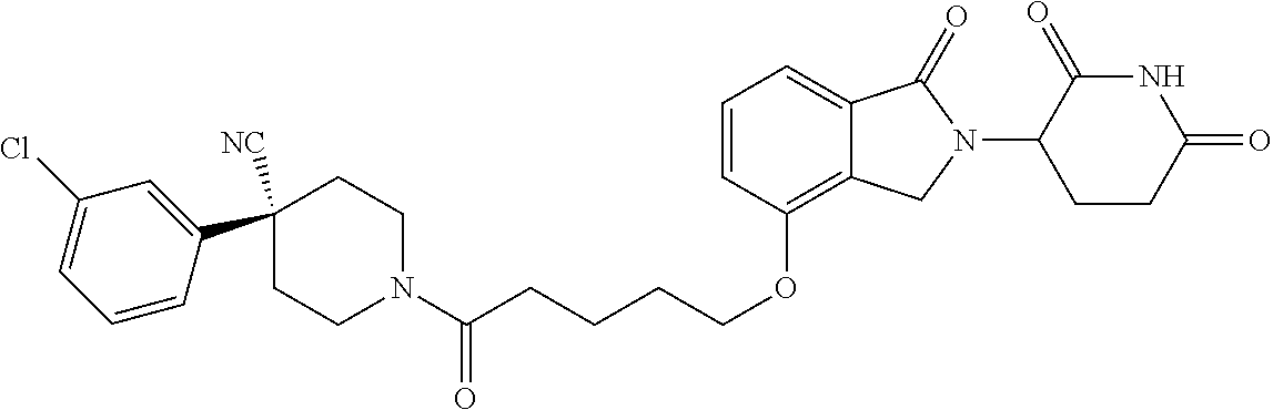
C(OC1=C2C(=CC=C1)C(=O)N(C1C(=O)NC(=O)CC1)C2)CCCC(N1CCC(C2=CC(Cl)=CC=C2)([NC])CC1)=O
